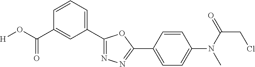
[H]OC(C1=CC(C2=NN=C(C3=CC=C(N(C(=O)CCl)C)C=C3)O2)=CC=C1)=O
